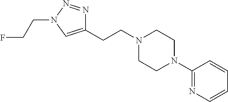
C1(CCN2CCN(C3=NC=CC=C3)CC2)=CN(CCF)N=N1
